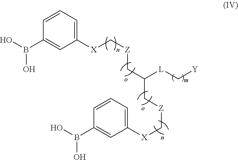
C1([X]C[Z]CC(C[Z]C[X]C2=CC=CC(B(O)O)=C2)[L]C[Y])=CC=CC(B(O)O)=C1
